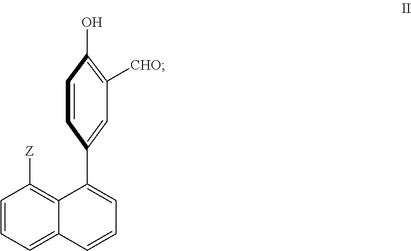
C1=CC=C2C(=C1[Z])C(C1=CC([CHO])=C(O)C=C1)=CC=C2
